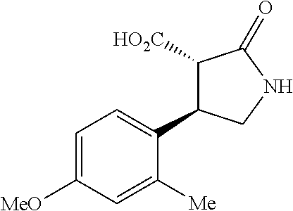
C1=C([MeO])C=C([Me])C(C2C([HO2C])C(=O)NC2)=C1
